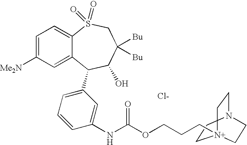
C1=C([Me2N])C=C2C(=C1)S(=O)(=O)CC([Bu])([Bu])C(O)C2C1=CC=CC(NC(OCCC[N+]23CCN(CC2)CC3)=O)=C1.[Cl-]
